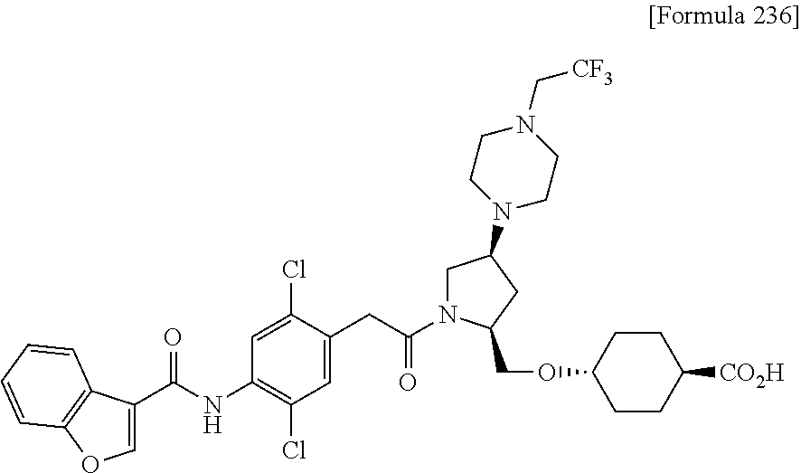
C1(NC(C2=COC3=C2C=CC=C3)=O)=C(Cl)C=C(CC(N2CC(N3CCN(C[CF3])CC3)CC2COC2CCC([CO2H])CC2)=O)C(Cl)=C1
